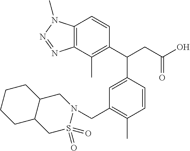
C12=C(C(C)=C(C(CC(O)=O)C3=CC(CN4CC5C(CS4(=O)=O)CCCC5)=C(C)C=C3)C=C1)N=NN2C
